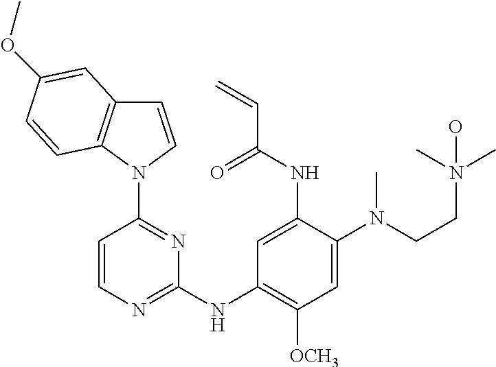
C1=CN(C2=NC(NC3=C([OCH3])C=C(N(CCN(C)(C)O)C)C(NC(C=C)=O)=C3)=NC=C2)C2=C1C=C(OC)C=C2
